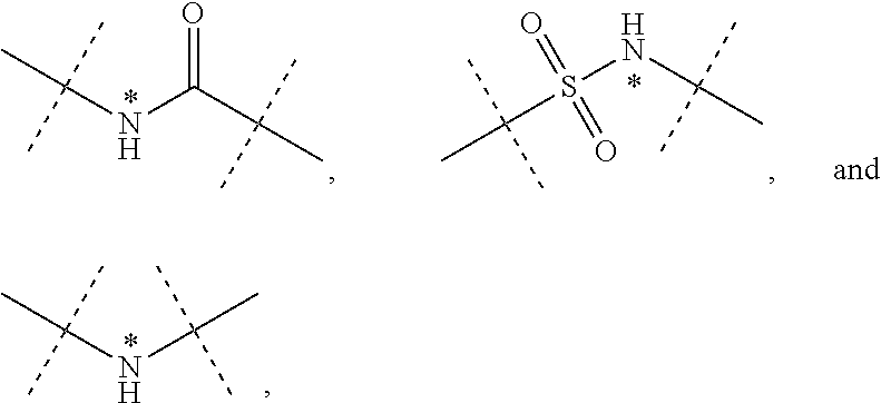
C(NC(C(C)(C)C)=O)(C)(C)C.S(NC(C)(C)C)(C(C)(C)C)(=O)=O.N(C(C)(C)C)C(C)(C)C
